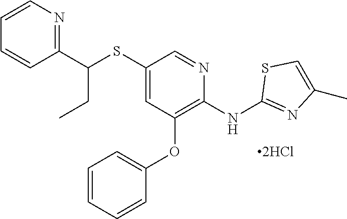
C1(SC(C2=NC=CC=C2)CC)=CC(OC2=CC=CC=C2)=C(NC2=NC(C)=CS2)N=C1.[2HCl]
